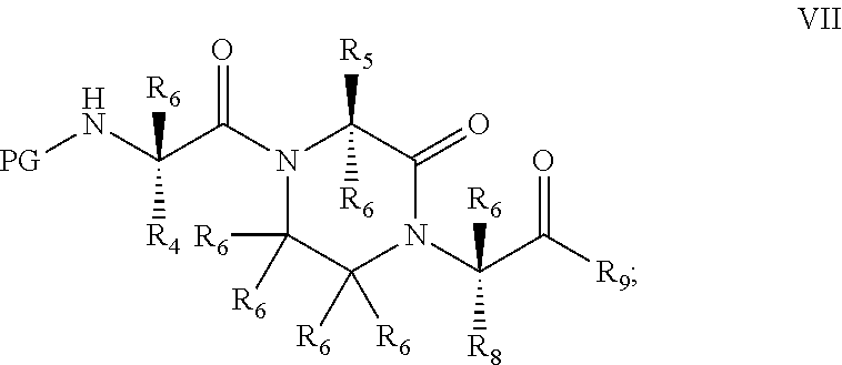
[PG]NC(C(N1C([R6])([R6])C([R6])([R6])N(C(C([R9])=O)([R8])[R6])C(=O)C1([R5])[R6])=O)([R4])[R6]
